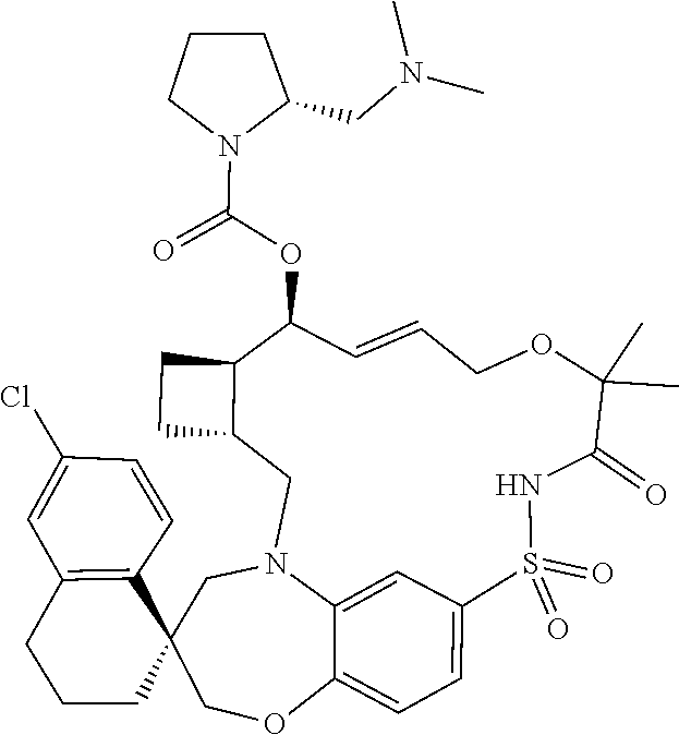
C(=O)(N1C(CN(C)C)CCC1)OC1C=CCOC(C)(C)C(=O)NS(=O)(=O)C2=CC=C3C(=C2)N(CC2C1CC2)CC1(C2=C(C=C(Cl)C=C2)CCC1)CO3
